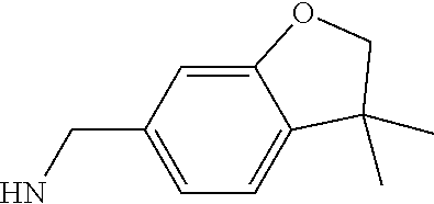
C1=C(CN)C=C2C(=C1)C(C)(C)CO2
